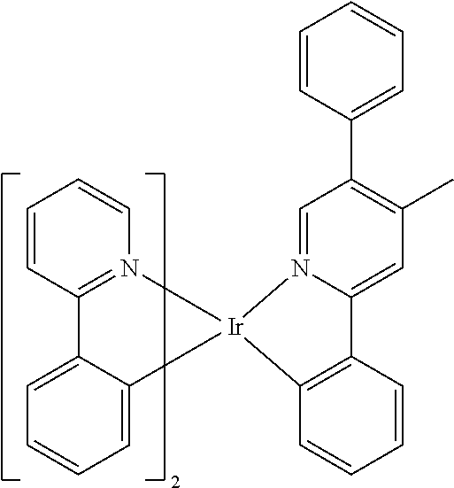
C12=N(C=CC=C1)[Ir]1(C3=CC=CC=C23)C2=C(C3=CC(C)=C(C4=CC=CC=C4)C=N31)C=CC=C2
